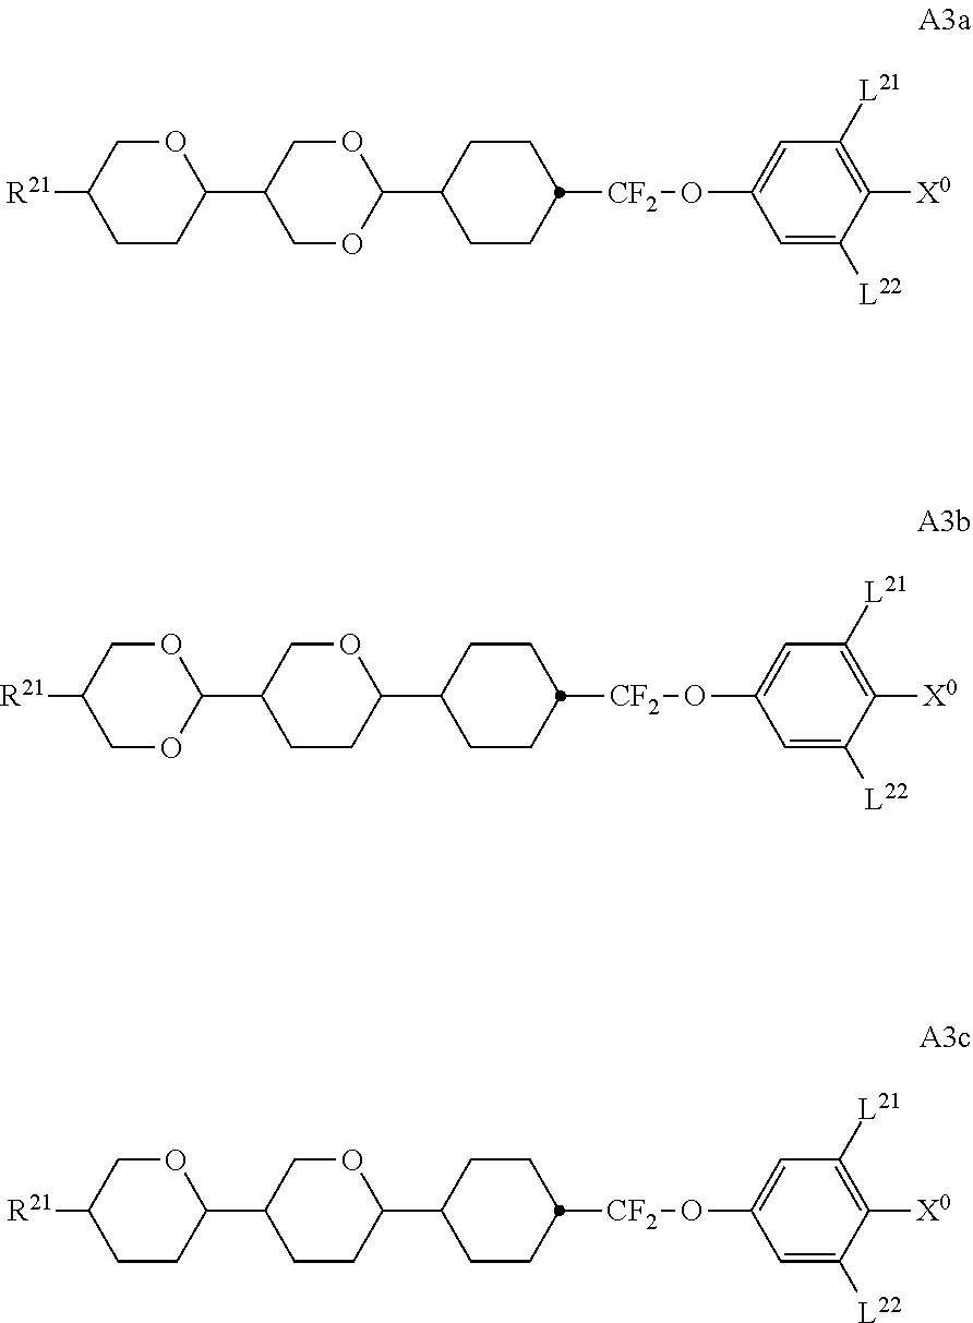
[R21]C1CCC(C2COC(C3CCC([CF2]OC4=CC([L21])=C([X0])C([L22])=C4)CC3)OC2)OC1.[R21]C1CCC(C2CCC(C3CCC([CF2]OC4=CC([L21])=C([X0])C([L22])=C4)CC3)OC2)OC1.[R21]C1COC(C2CCC(C3CCC([CF2]OC4=CC([L21])=C([X0])C([L22])=C4)CC3)OC2)OC1
